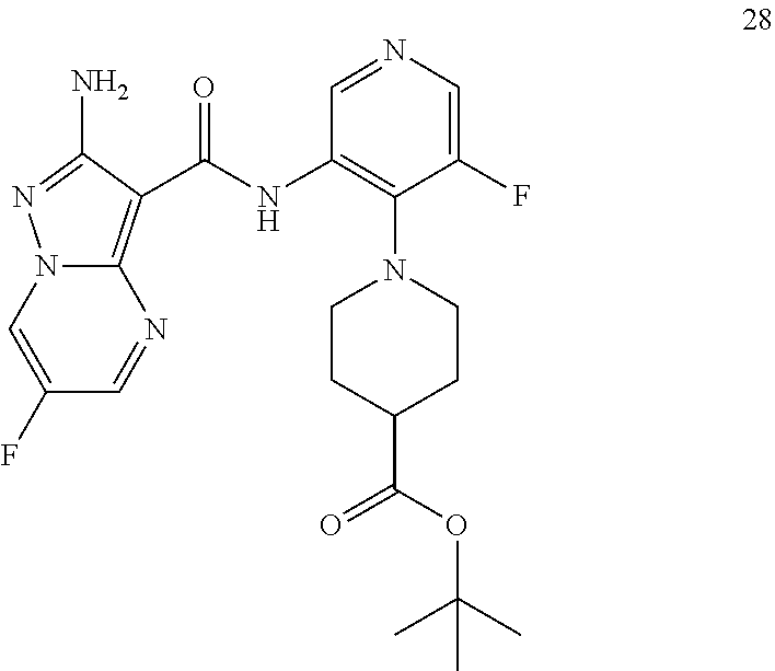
N12C(=C(C(NC3=C(N4CCC(C(OC(C)(C)C)=O)CC4)C(F)=CN=C3)=O)C(N)=N1)N=CC(F)=C2
